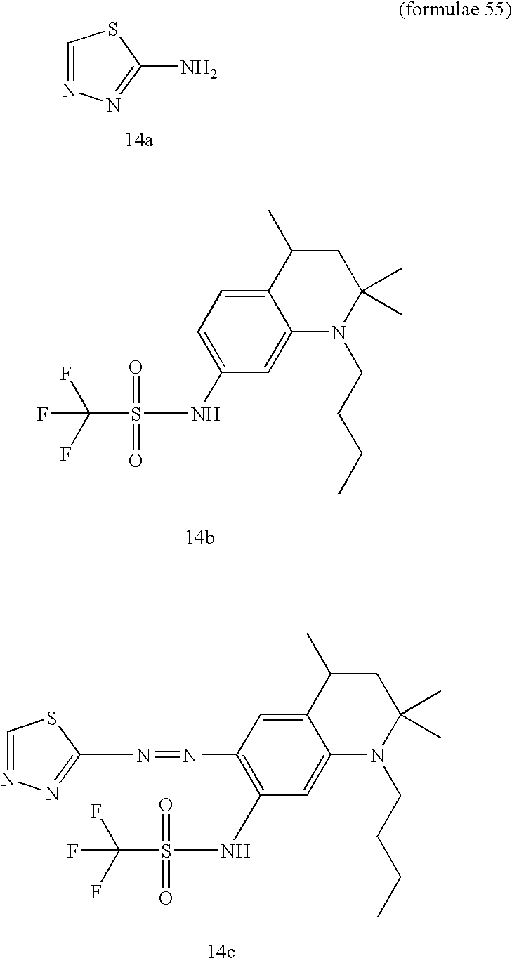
C1=NN=C(N)S1.C12=CC=C(NS(C(F)(F)F)(=O)=O)C=C1N(CCCC)C(C)(C)CC2C.C12=CC(N=NC3=NN=CS3)=C(NS(C(F)(F)F)(=O)=O)C=C1N(CCCC)C(C)(C)CC2C
